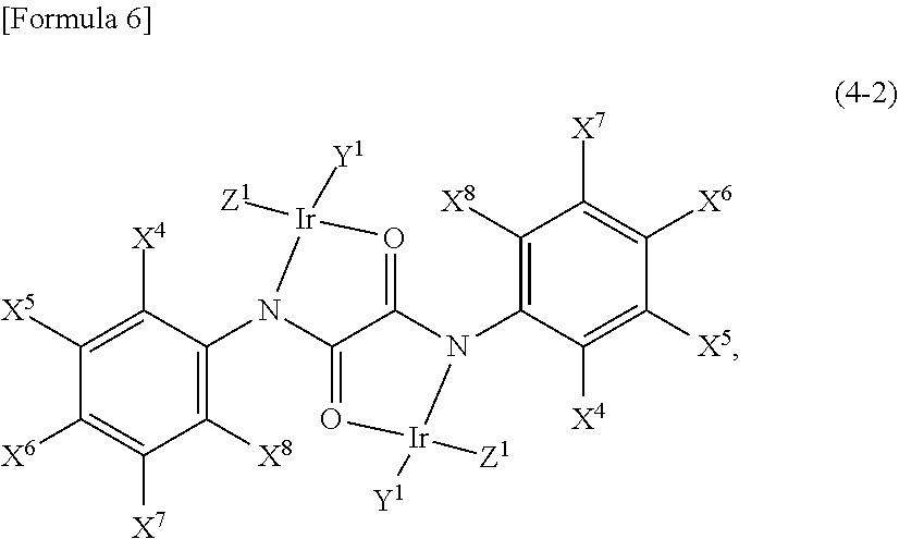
C1([X8])=C(N2C3=O[Ir]([Y1])([Z1])N(C4=C([X8])C([X7])=C([X6])C([X5])=C4[X4])C3=O[Ir]2([Y1])[Z1])C([X4])=C([X5])C([X6])=C1[X7]
